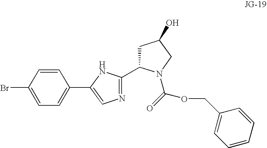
C1=CC(Br)=CC=C1C1=CN=C(C2CC(O)CN2C(=O)OCC2=CC=CC=C2)N1
